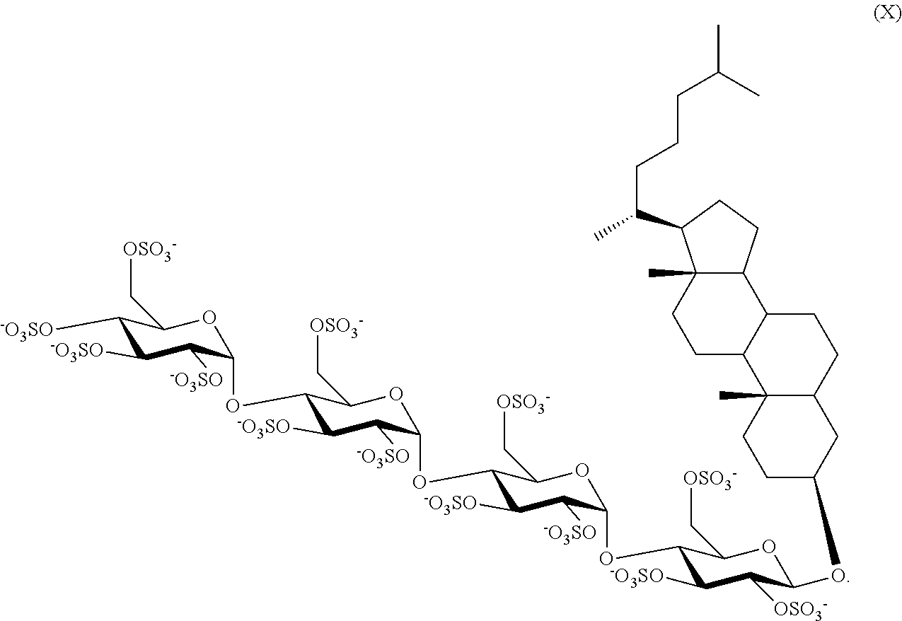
C1([-O3SO])C([-O3SO])C([-O3SO])C(OC2C([-O3SO])C([-O3SO])C(OC3C([-O3SO])C([-O3SO])C(OC4C([-O3SO])C([OSO3-])C(OC5CCC6(C)C(C5)CCC5C6CCC6(C)C5CCC6C(CCCC(C)C)C)OC4C[OSO3-])OC3C[OSO3-])OC2C[OSO3-])OC1C[OSO3-]
